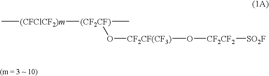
C[(CFClCF2)m][(CF2CF)](C)O[CF2CF(CF3)]O[CF2CF2][SO2F]
